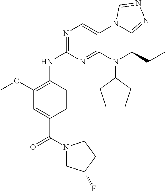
N(C1=NC=C2C(=N1)N(C1CCCC1)C(CC)C1=NN=CN21)C1=C(OC)C=C(C(N2CC(F)CC2)=O)C=C1
